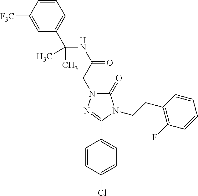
C1(C(NC(=O)CN2C(=O)N(CCC3=C(F)C=CC=C3)C(C3=CC=C(Cl)C=C3)=N2)(C)C)=CC=CC([F3C])=C1
